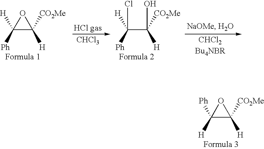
O1C([H])([Ph])C1([H])[CO2Me].O1C([Ph])([H])C1([H])[CO2Me].[CHCl3].C(C([H])([CO2Me])O)([Ph])([H])Cl.[CHCl2Bu4NBR]
